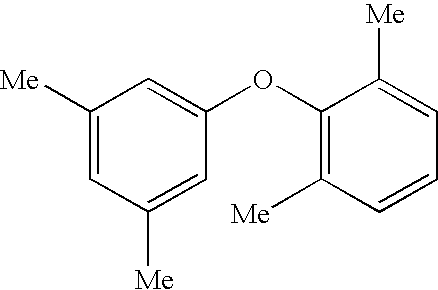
C1([Me])=CC([Me])=CC(OC2=C([Me])C=CC=C2[Me])=C1
